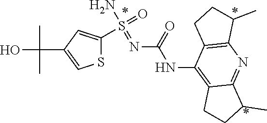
OC(C)(C)C1=CSC(S(=O)(N)=NC(NC2=C3C(=NC4=C2CCC4C)C(C)CC3)=O)=C1
